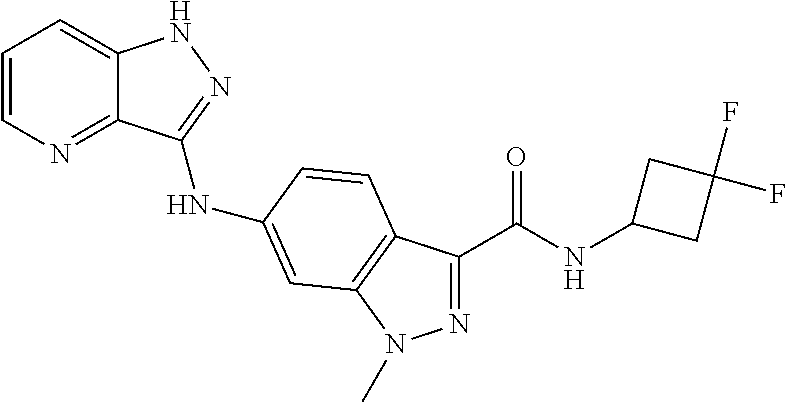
C1=CN=C2C(=C1)NN=C2NC1=CC2=C(C(C(NC3CC(F)(F)C3)=O)=NN2C)C=C1
